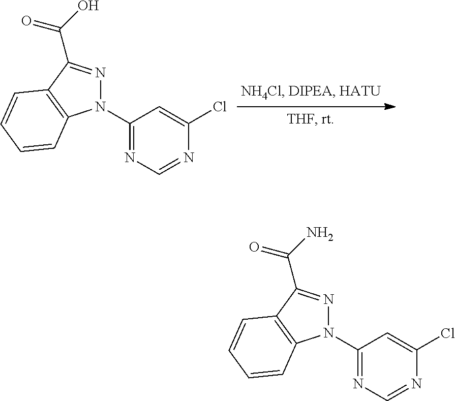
C1(N2N=C(C(=O)O)C3=C2C=CC=C3)=NC=NC(Cl)=C1.C1(N2N=C(C(=O)N)C3=C2C=CC=C3)=NC=NC(Cl)=C1
